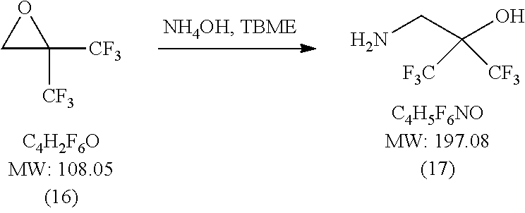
O1CC1([CF3])[CF3].NCC(O)([F3C])[CF3]
